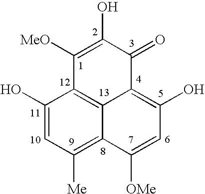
C1(O)=CC([Me])=C2C3=C1C([MeO])=C(O)C(=O)C3=C(O)C=C2[OMe]
